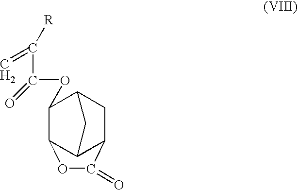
C(C([R])=C)(=O)OC1C2C3C(CC1C3)C(=O)O2
